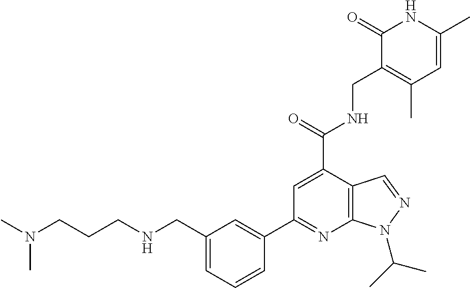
N(CCCN(C)C)CC1=CC=CC(C2=NC3=C(C(C(=O)NCC4=C(C)C=C(C)NC4=O)=C2)C=NN3C(C)C)=C1
